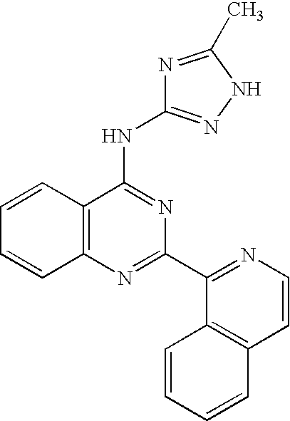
C12=C(N=C(C3=NC=CC4=C3C=CC=C4)N=C1NC1=NNC(C)=N1)C=CC=C2
